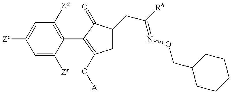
C1=C([Ze])C(C2=C(O[A])CC(CC(=NOCC3CCCCC3)[R6])C2=O)=C([Za])C=C1[Zc]
